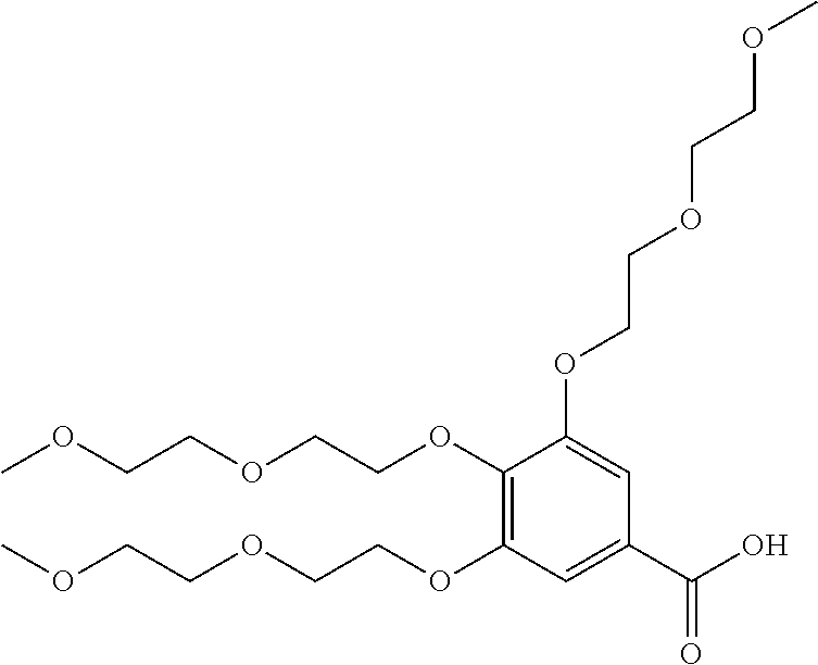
C1(OCCOCCOC)=C(OCCOCCOC)C=C(C(O)=O)C=C1OCCOCCOC
